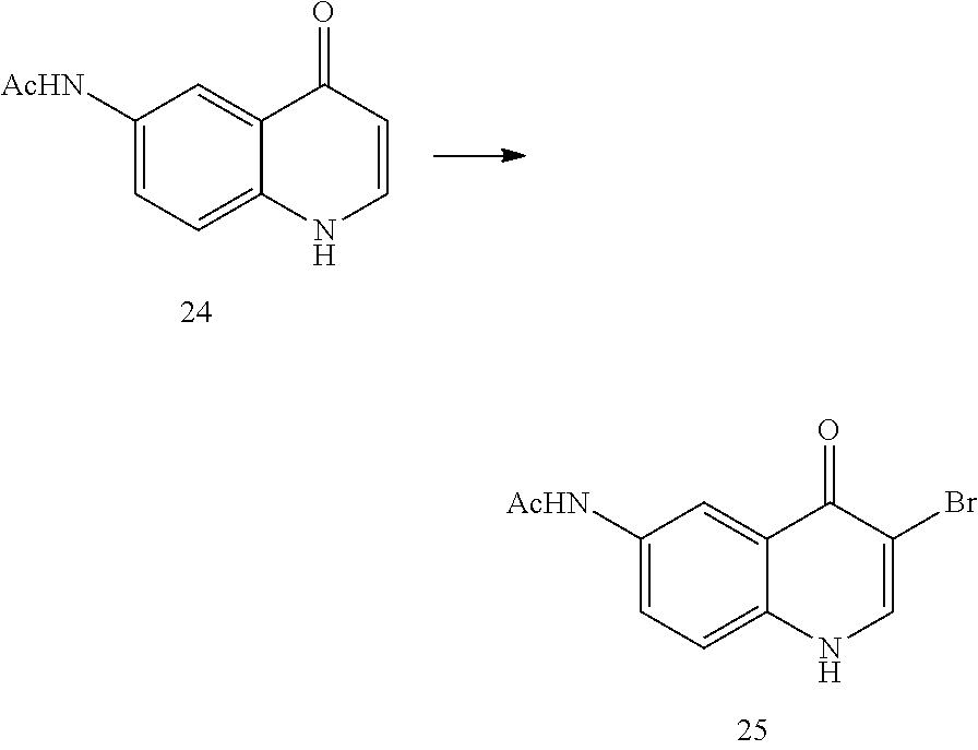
C1([AcHN])=CC=C2C(=C1)C(=O)C(Br)=CN2.C1([AcHN])=CC=C2C(=C1)C(=O)C=CN2
